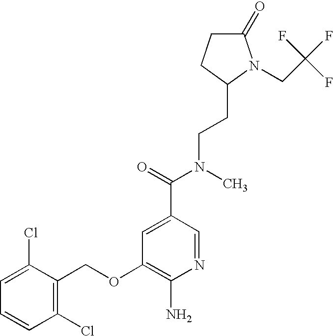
C1=C(Cl)C(COC2=C(N)N=CC(C(=O)N(CCC3N(CC(F)(F)F)C(=O)CC3)C)=C2)=C(Cl)C=C1
